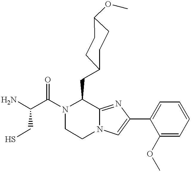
NC(C(N1C(CC2CCC(OC)CC2)C2=NC(C3=CC=CC=C3OC)=CN2CC1)=O)CS
